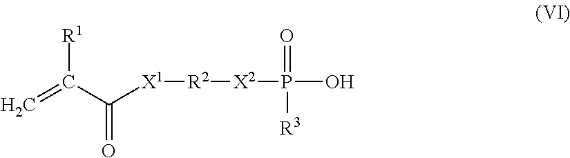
C=C(C([X1][R2][X2]P(=O)([R3])O)=O)[R1]
